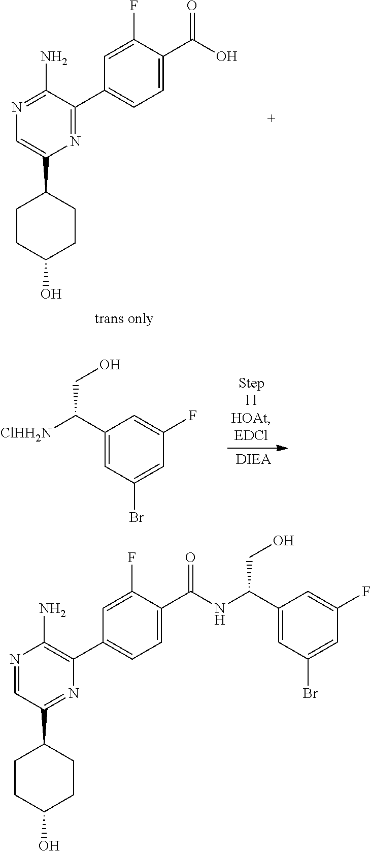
C1=C(F)C(C(O)=O)=CC=C1C1=NC(C2CCC(O)CC2)=CN=C1N.C1(C([ClHH2N])CO)=CC(Br)=CC(F)=C1.C1=C(F)C(C(=O)NC(C2=CC(Br)=CC(F)=C2)CO)=CC=C1C1=C(N)N=CC(C2CCC(O)CC2)=N1
